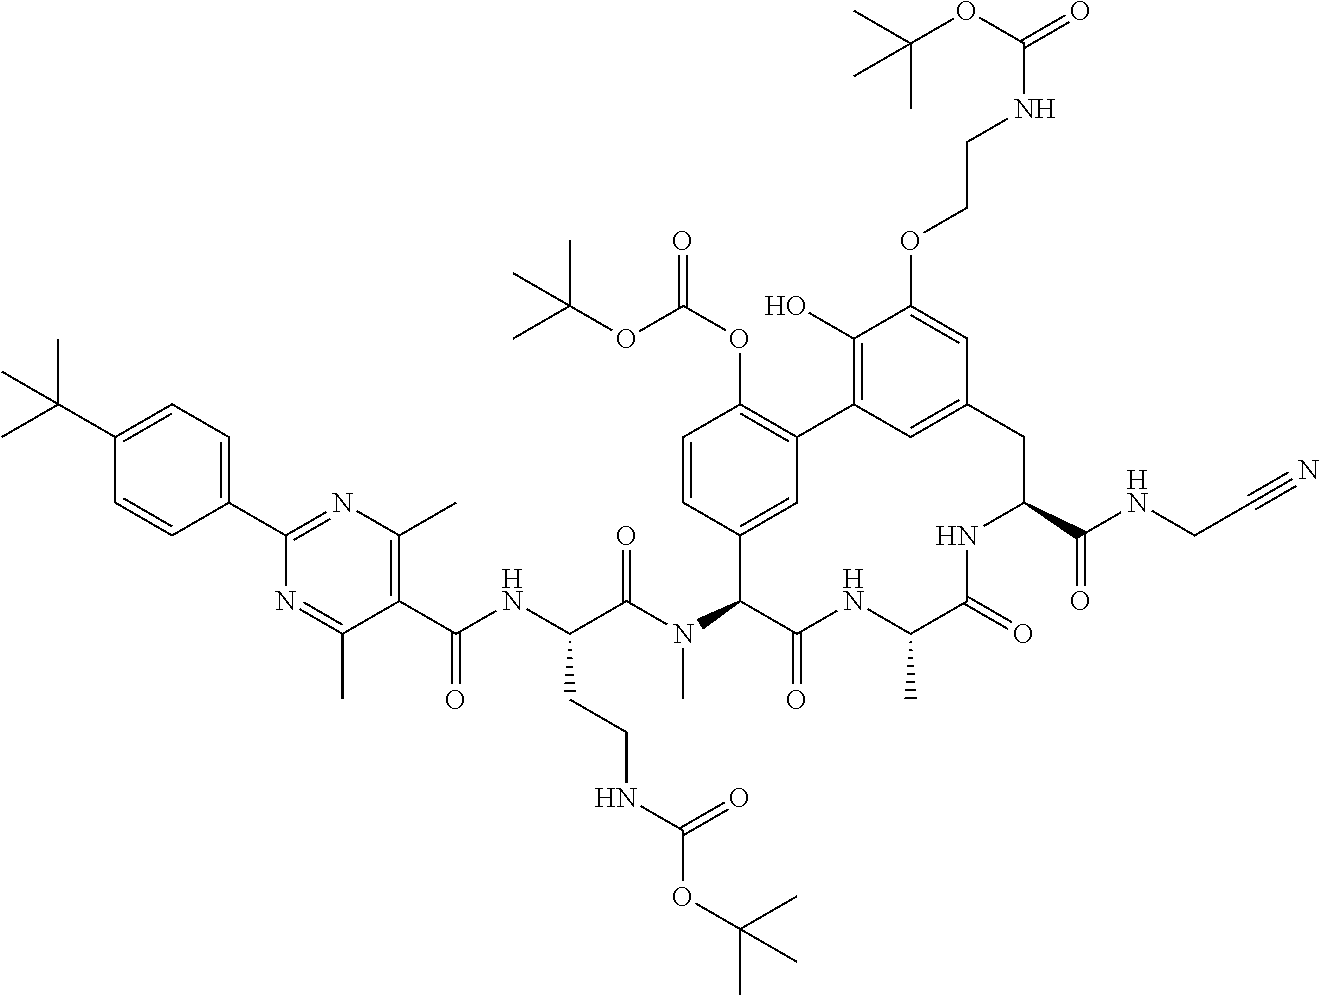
C(C(N(C1C(=O)NC(C)C(=O)NC(C(NCC#N)=O)CC2=CC(=C(O)C(OCCNC(=O)OC(C)(C)C)=C2)C2=C(OC(=O)OC(C)(C)C)C=CC1=C2)C)=O)(CCNC(OC(C)(C)C)=O)NC(=O)C1=C(C)N=C(C2=CC=C(C(C)(C)C)C=C2)N=C1C
